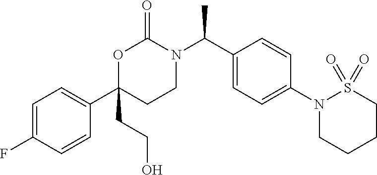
O1C(C2=CC=C(F)C=C2)(CCO)CCN(C(C2=CC=C(N3CCCCS3(=O)=O)C=C2)C)C1=O
